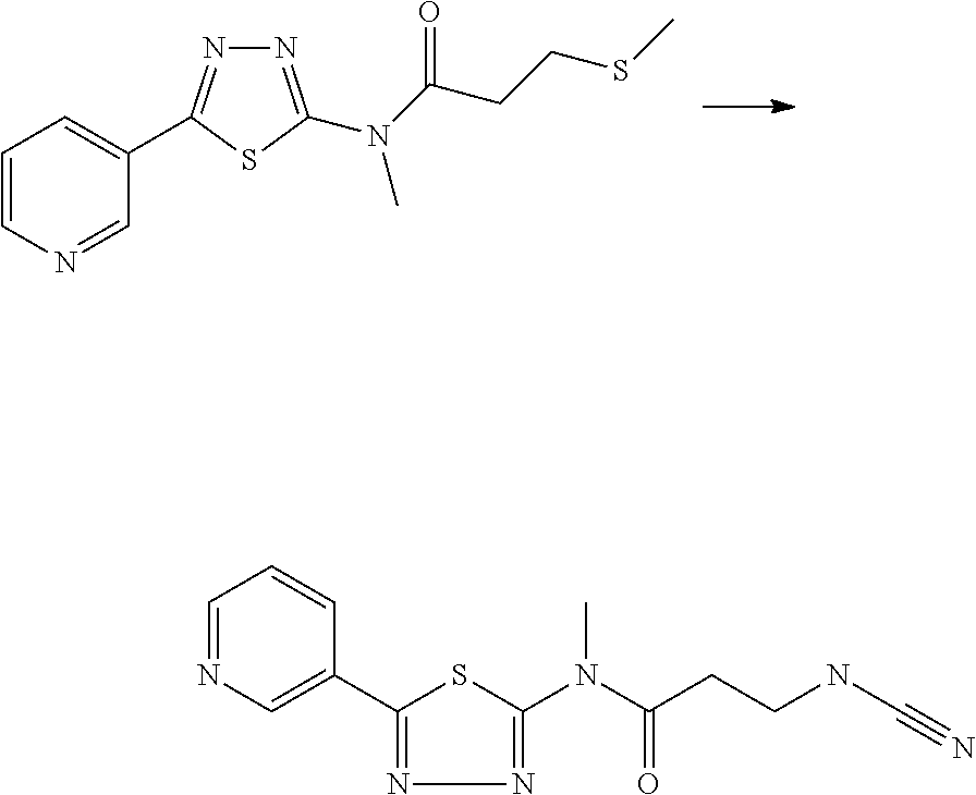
C1=CN=CC(C2=NN=C(N(C(CCSC)=O)C)S2)=C1.C1=NC=C(C2=NN=C(N(C(CCNC#N)=O)C)S2)C=C1
